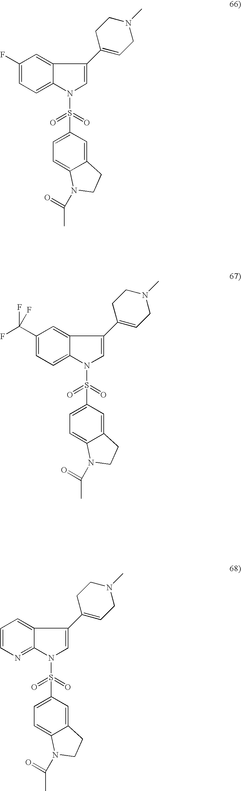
C1(F)=CC=C2C(=C1)C(C1=CCN(C)CC1)=CN2S(=O)(=O)C1=CC=C2C(=C1)CCN2C(=O)C.C1(C(F)(F)F)=CC=C2C(=C1)C(C1=CCN(C)CC1)=CN2S(=O)(=O)C1=CC=C2C(=C1)CCN2C(=O)C.C1=CN=C2C(=C1)C(C1=CCN(C)CC1)=CN2S(=O)(=O)C1=CC=C2C(=C1)CCN2C(=O)C
